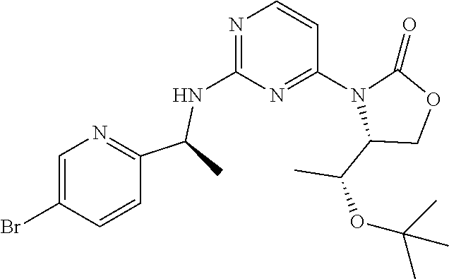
N1=C(NC(C2=NC=C(Br)C=C2)C)N=C(N2C(C(C)OC(C)(C)C)COC2=O)C=C1
